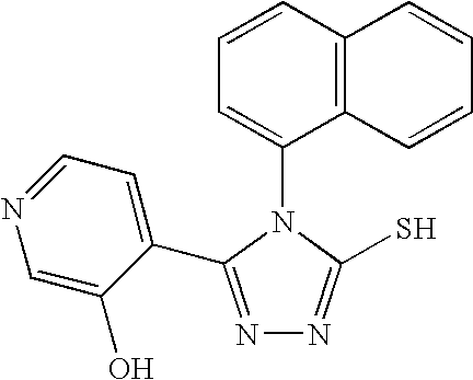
C1=CC2=C(C(N3C(S)=NN=C3C3=CC=NC=C3O)=C1)C=CC=C2
